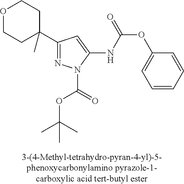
C1(C2(C)CCOCC2)=NN(C(OC(C)(C)C)=O)C(NC(OC2=CC=CC=C2)=O)=C1
